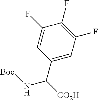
C1(F)=CC(C([CO2H])N[Boc])=CC(F)=C1F
